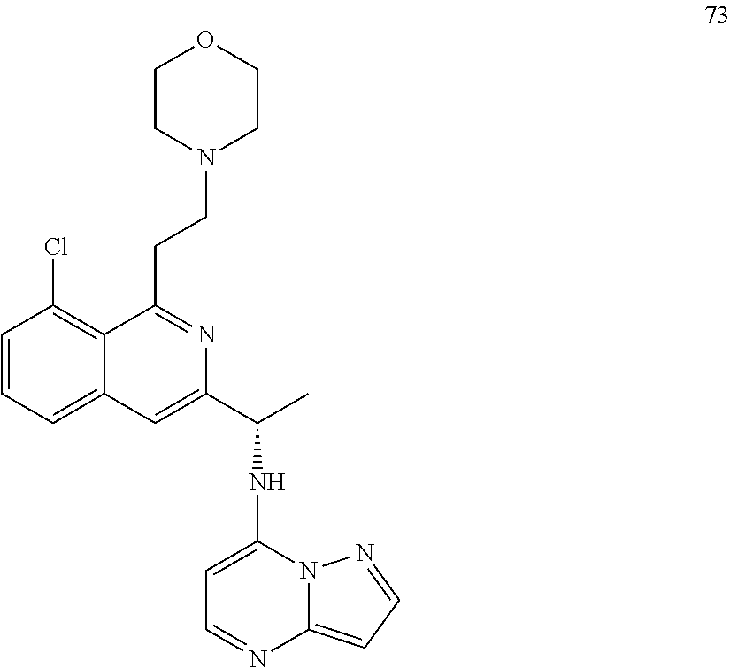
C1=CC=C2C(=C1Cl)C(CCN1CCOCC1)=NC(C(C)NC1=CC=NC3=CC=NN13)=C2
